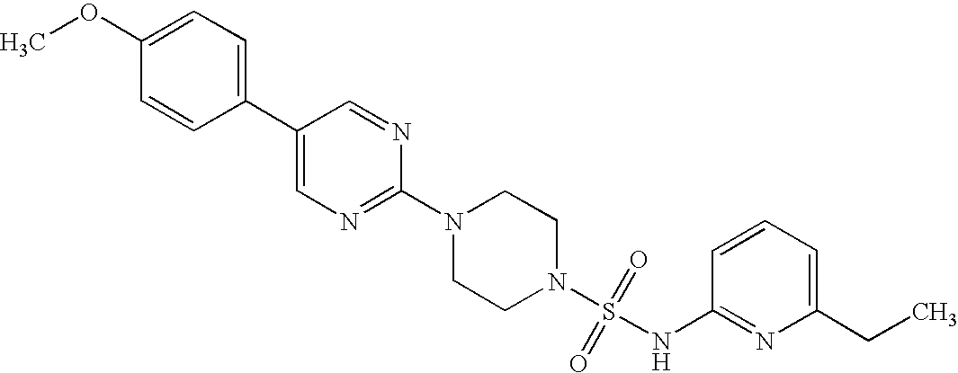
N1(C2=NC=C(C3=CC=C(OC)C=C3)C=N2)CCN(S(=O)(=O)NC2=NC(CC)=CC=C2)CC1
